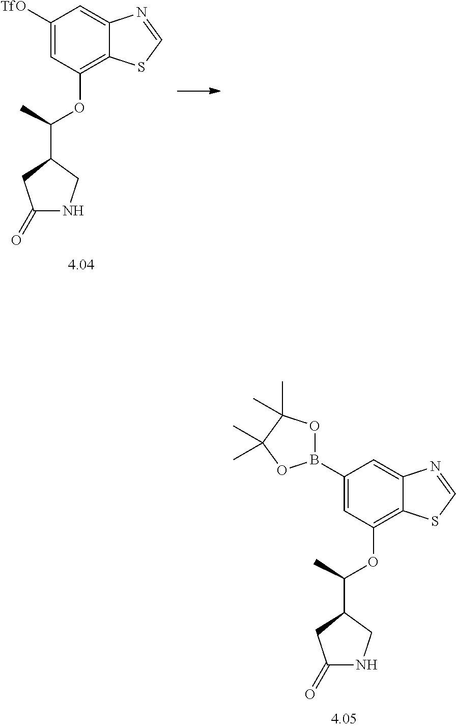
C1(B2OC(C)(C)C(C)(C)O2)=CC(OC(C)C2CNC(=O)C2)=C2C(=C1)N=CS2.C1([TfO])=CC(OC(C)C2CNC(=O)C2)=C2C(=C1)N=CS2
